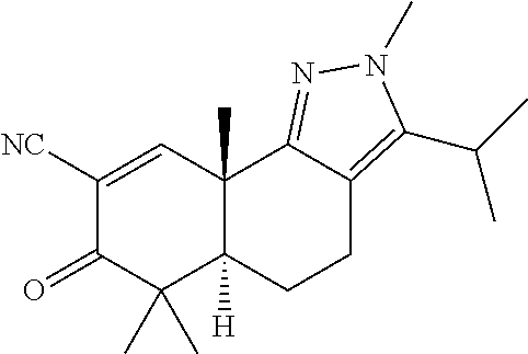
C1([NC])=CC2(C)C([H])(C(C)(C)C1=O)CCC1=C(C(C)C)N(C)N=C21
